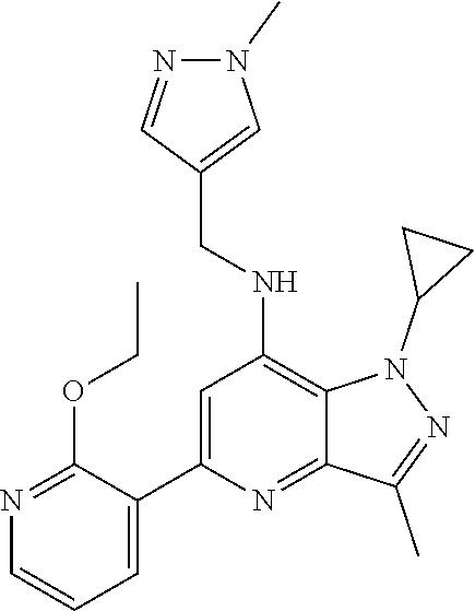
N1(C2CC2)N=C(C)C2=NC(C3=CC=CN=C3OCC)=CC(NCC3=CN(C)N=C3)=C12
